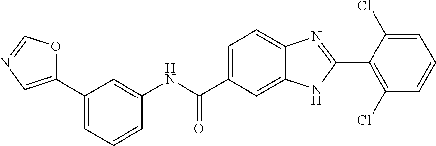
N(C(C1=CC=C2C(=C1)NC(C1=C(Cl)C=CC=C1Cl)=N2)=O)C1=CC(C2=CN=CO2)=CC=C1
